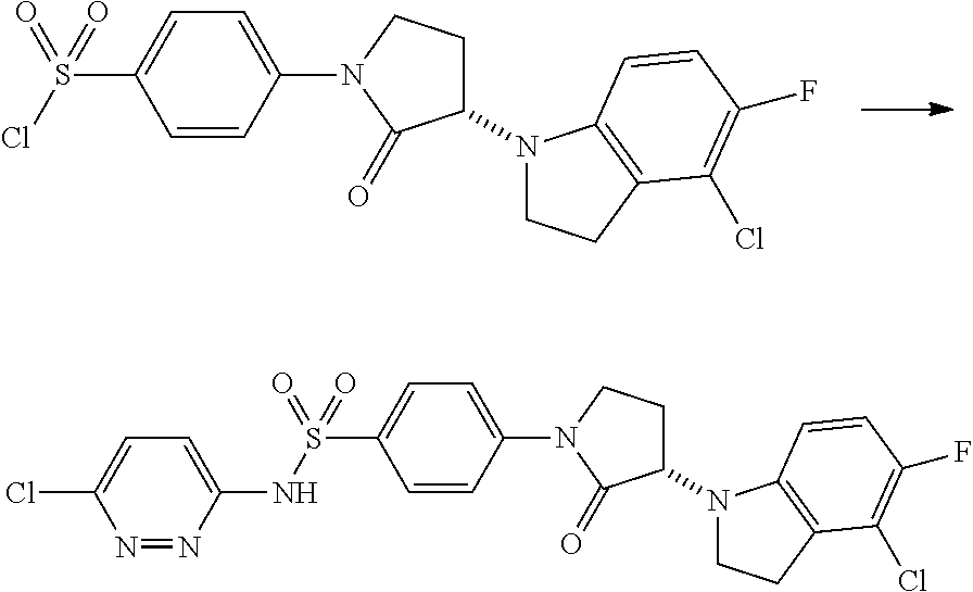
C1=C(S(Cl)(=O)=O)C=CC(N2C(=O)C(N3CCC4=C3C=CC(F)=C4Cl)CC2)=C1.C1=C(S(NC2=CC=C(Cl)N=N2)(=O)=O)C=CC(N2C(=O)C(N3CCC4=C3C=CC(F)=C4Cl)CC2)=C1
